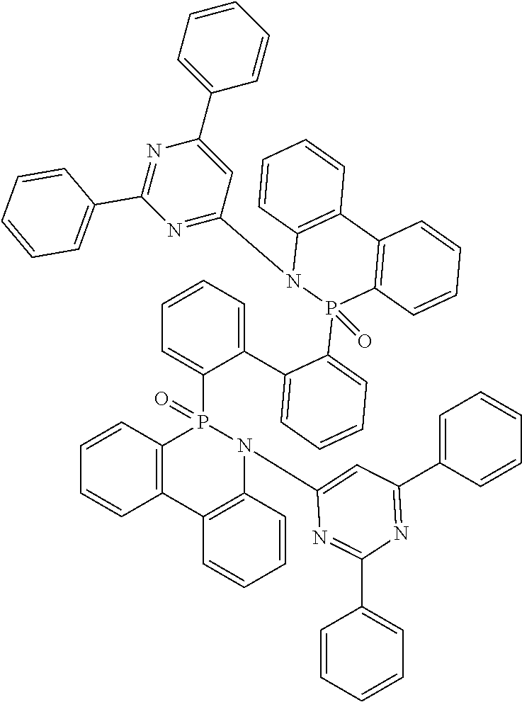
C12=C(C=CC=C1)P(C1=CC=CC=C1C1=CC=CC=C1P1(=O)C3=C(C4=C(N1C1=NC(C5=CC=CC=C5)=NC(C5=CC=CC=C5)=C1)C=CC=C4)C=CC=C3)(=O)N(C1=CC(C3=CC=CC=C3)=NC(C3=CC=CC=C3)=N1)C1=C2C=CC=C1
